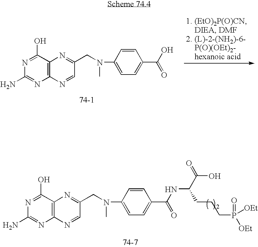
C12=C(C(O)=NC(N)=N1)N=C(CN(C)C1=CC=C(C(NC(CCCP(=O)([OEt])[OEt])C(=O)O)=O)C=C1)C=N2.C12=C(C(O)=NC(N)=N1)N=C(CN(C)C1=CC=C(C(O)=O)C=C1)C=N2
